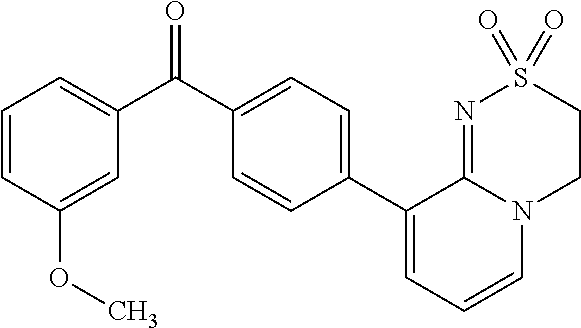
C1(C2=CC=CN3C2=NS(=O)(=O)CC3)=CC=C(C(C2=CC=CC(OC)=C2)=O)C=C1
